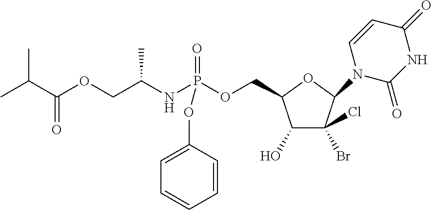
C1(O)C(Br)(Cl)C(N2C(=O)NC(=O)C=C2)OC1COP(NC(COC(C(C)C)=O)C)(=O)OC1=CC=CC=C1
